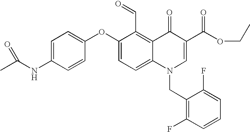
C1=C(NC(C)=O)C=CC(OC2=CC=C3C(=C2C=O)C(=O)C(C(OCC)=O)=CN3CC2=C(F)C=CC=C2F)=C1
